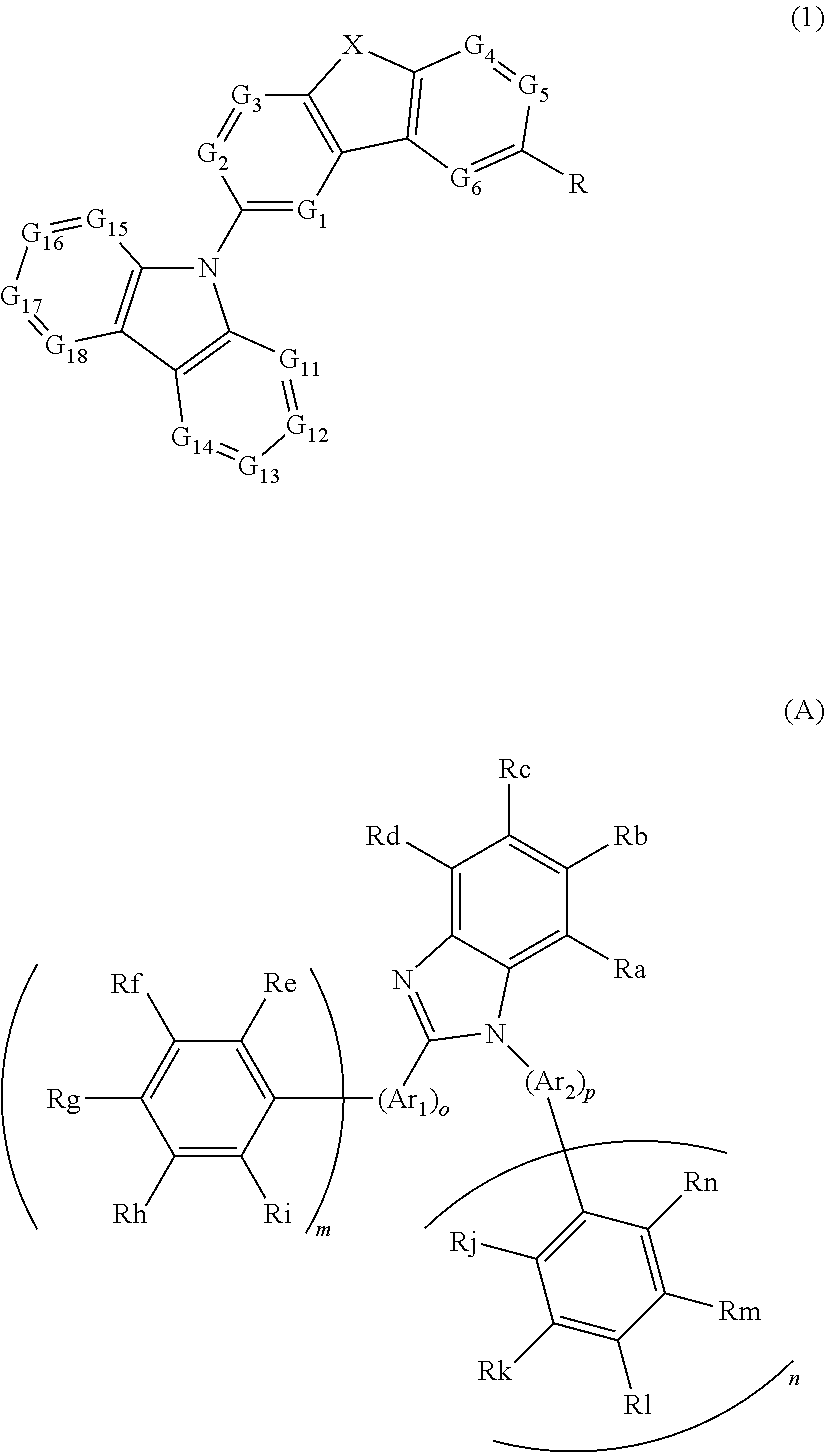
C1([Rh])=C([Ri])C([(Ar1)o]C2=NC3=C([Rd])C([Rc])=C([Rb])C([Ra])=C3N2[(Ar2)p]C2=C([Rj])C([Rk])=C([Rl])C([Rm])=C2[Rn])=C([Re])C([Rf])=C1[Rg].C12=C(C3=C(N1C1=[G1]C4=C([G3]=[G2]1)[X]C1=C4[G6]=C([R])[G5]=[G4]1)[G11]=[G12][G13]=[G14]3)[G18]=[G17][G16]=[G15]2
